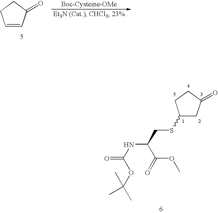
C1(SCC(NC(=O)OC(C)(C)C)C(=O)OC)CC(=O)CC1.C1=CC(=O)CC1
